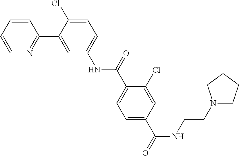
C1=CC=CN=C1C1=CC(NC(C2=CC=C(C(=O)NCCN3CCCC3)C=C2Cl)=O)=CC=C1Cl
